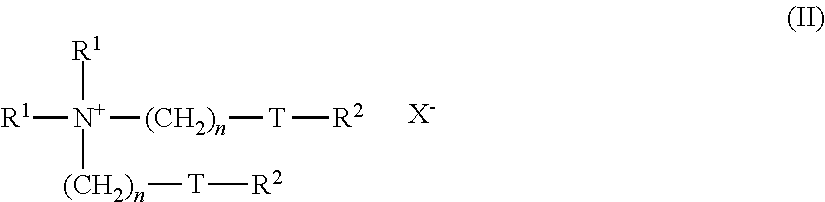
[(CH2)n]([T][R2])[N+]([R1])([R1])[(CH2)n][T][R2].[X-]
